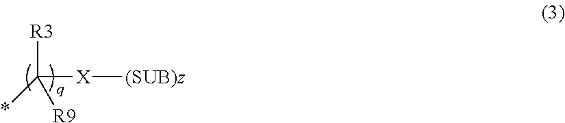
[R3]C([X][(SUB)z])([R9])*
